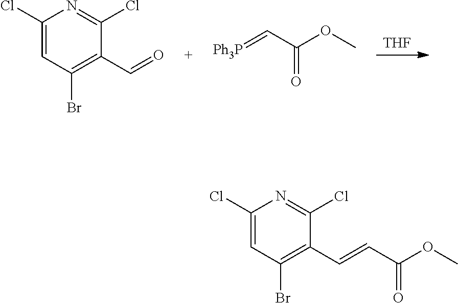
[THF].BrC1=C(C=O)C(Cl)=NC(Cl)=C1.[Ph3P]=CC(OC)=O.BrC1=C(C=CC(OC)=O)C(Cl)=NC(Cl)=C1
